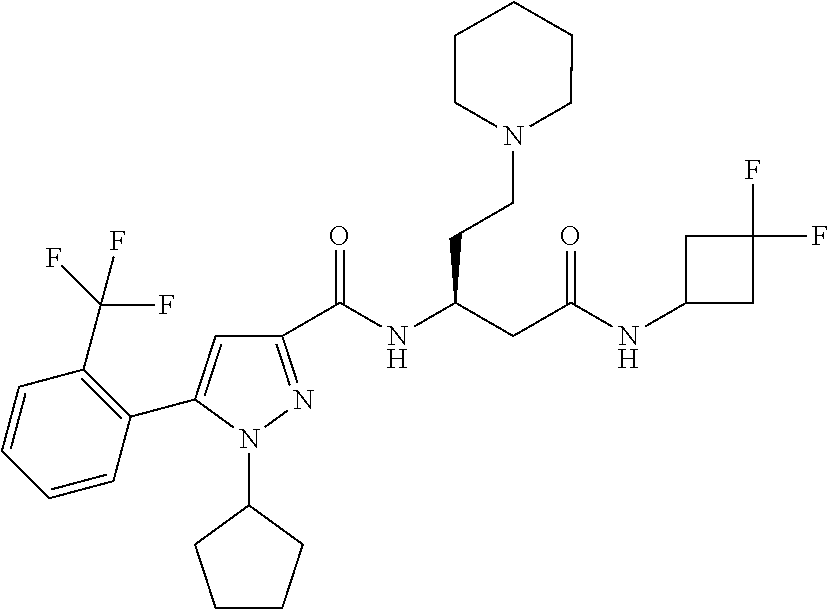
C1(C(NC(CC(NC2CC(F)(F)C2)=O)CCN2CCCCC2)=O)=NN(C2CCCC2)C(C2=C(C(F)(F)F)C=CC=C2)=C1
